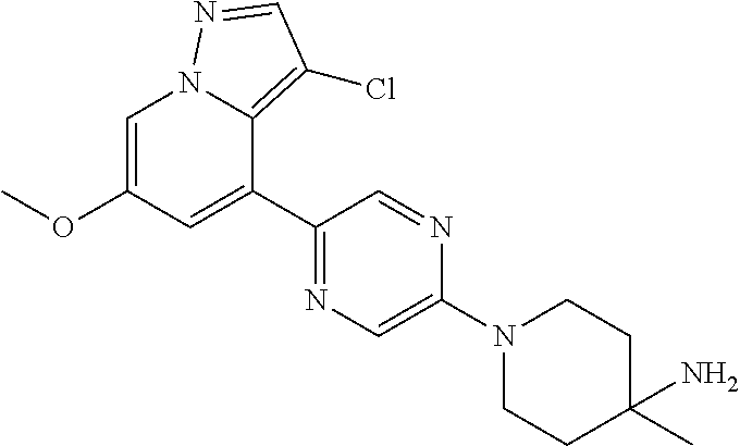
C1=C(OC)C=C(C2=NC=C(N3CCC(C)(N)CC3)N=C2)C2=C(Cl)C=NN12
